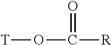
[T]OC([R])=O
